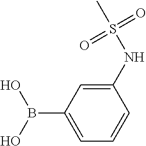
C1(NS(C)(=O)=O)=CC(B(O)O)=CC=C1
